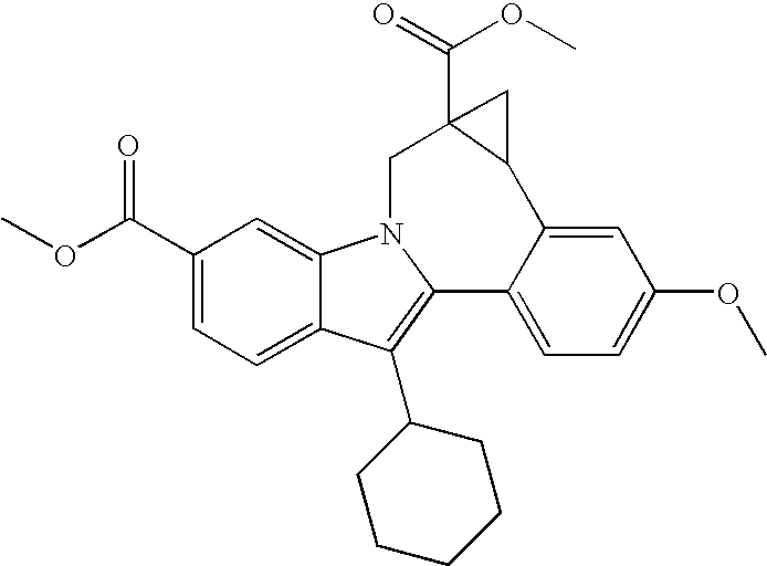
C1(C(OC)=O)=CC=C2C(=C1)N1C(=C2C2CCCCC2)C2=CC=C(OC)C=C2C2CC2(C(=O)OC)C1
